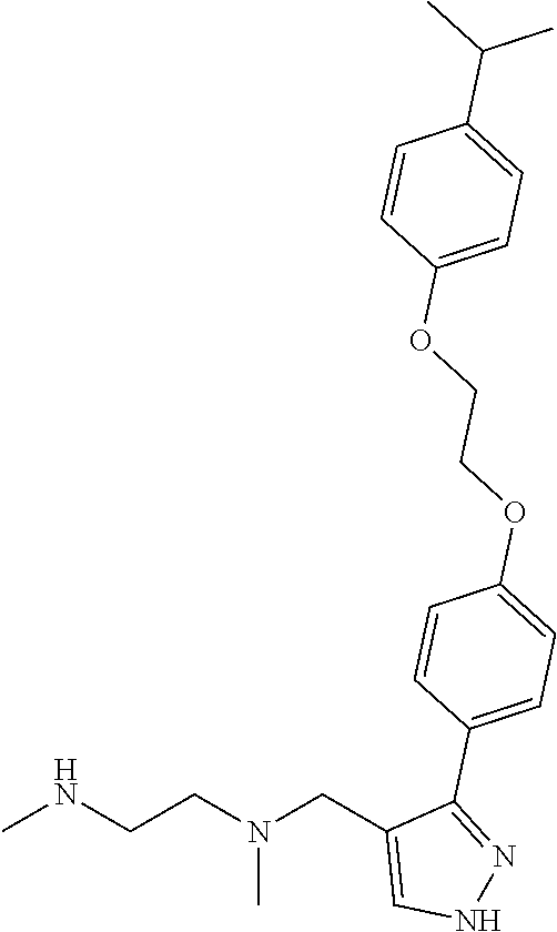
CNCCN(CC1=CNN=C1C1=CC=C(OCCOC2=CC=C(C(C)C)C=C2)C=C1)C
